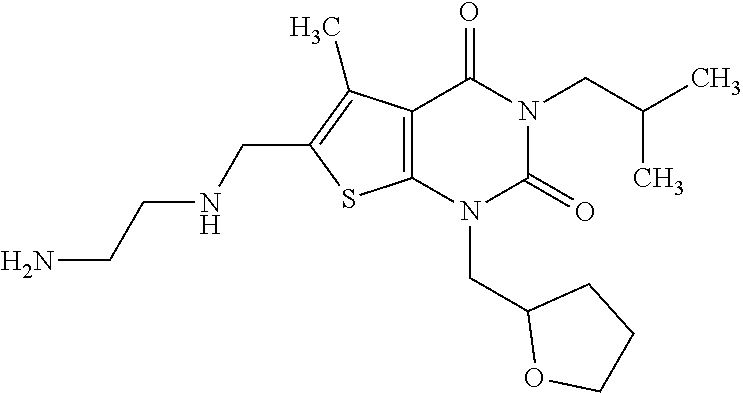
C12=C(N(CC3OCCC3)C(=O)N(CC(C)C)C1=O)SC(CNCCN)=C2C
